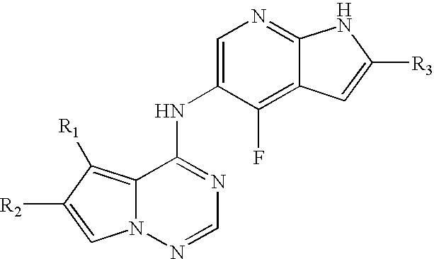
C1=NN2C(=C([R1])C([R2])=C2)C(NC2=CN=C3C(=C2F)C=C([R3])N3)=N1
